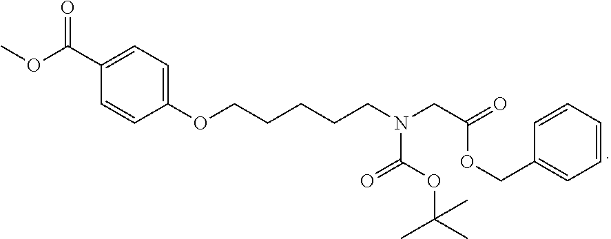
C1(C(OC)=O)=CC=C(OCCCCCN(CC(=O)OCC2=CC=CC=C2)C(=O)OC(C)(C)C)C=C1
